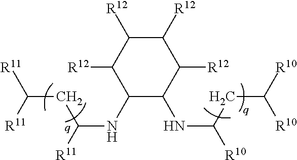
C1(NC([R11])CC([R11])[R11])C(NC([R10])CC([R10])[R10])C([R12])C([R12])C([R12])C1[R12]
